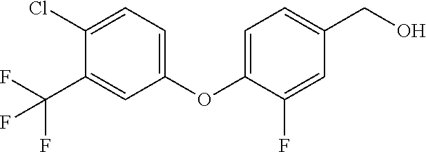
C1(OC2=CC=C(CO)C=C2F)=CC=C(Cl)C(C(F)(F)F)=C1
